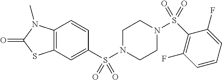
C1=CC2=C(C=C1S(N1CCN(S(C3=C(F)C=CC=C3F)(=O)=O)CC1)(=O)=O)SC(=O)N2C
